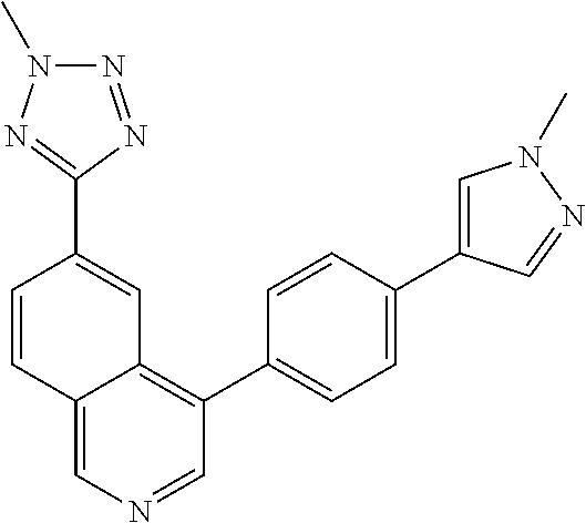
C1=CC(C2=NN(C)N=N2)=CC2=C(C3=CC=C(C4=CN(C)N=C4)C=C3)C=NC=C12
